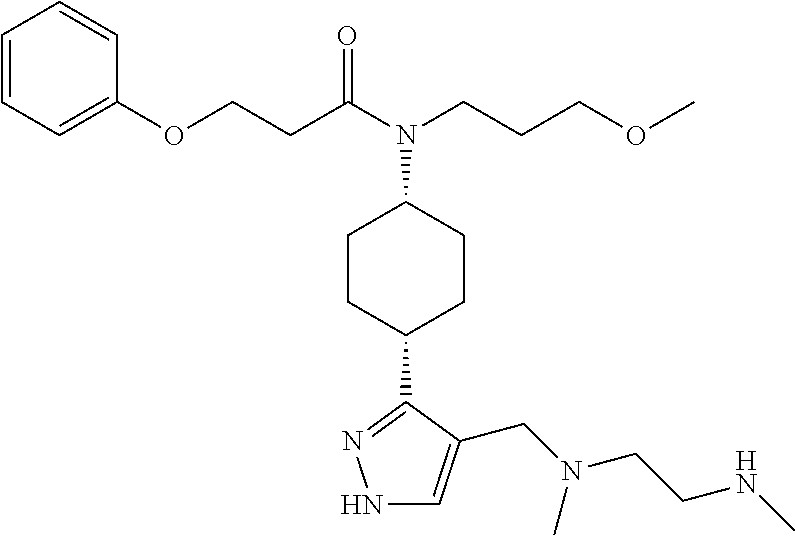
N1C=C(CN(C)CCNC)C(C2CCC(N(CCCOC)C(=O)CCOC3=CC=CC=C3)CC2)=N1
